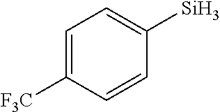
C1=C([F3C])C=CC([Si])=C1
